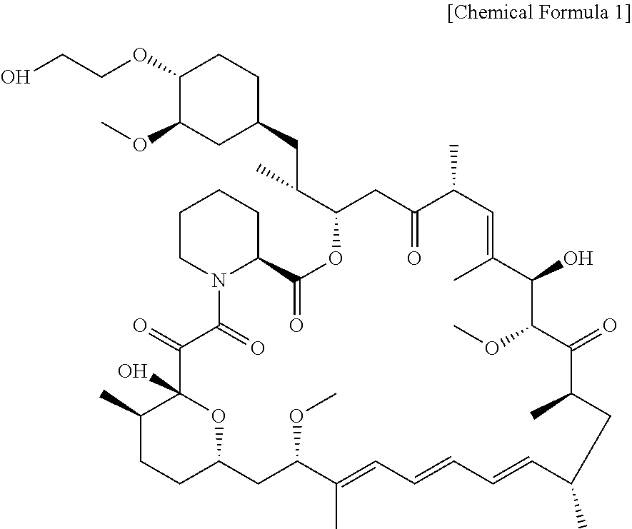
C1(OCCO)C(OC)CC(CC(C2OC(=O)C3CCCCN3C(=O)C(=O)C3(O)C(C)CCC(O3)CC(OC)C(C)=CC=CC=CC(C)CC(C)C(=O)C(OC)C(O)C(C)=CC(C)C(=O)C2)C)CC1
